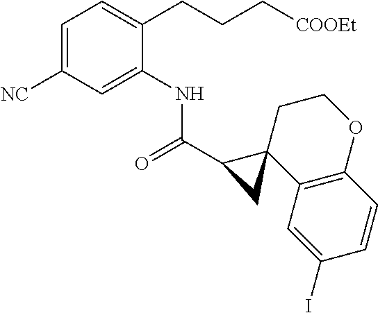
C1=C([NC])C=C(NC(C2CC23C2=C(OCC3)C=CC(I)=C2)=O)C(CCC[COOEt])=C1
